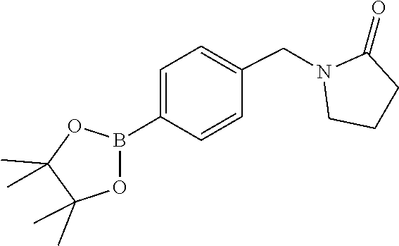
CC1(C)OB(C2=CC=C(CN3CCCC3=O)C=C2)OC1(C)C
